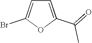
C1=C(C(=O)C)OC(Br)=C1
